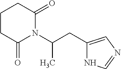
C1CC(=O)N(C(CC2=CN=CN2)C)C(=O)C1
